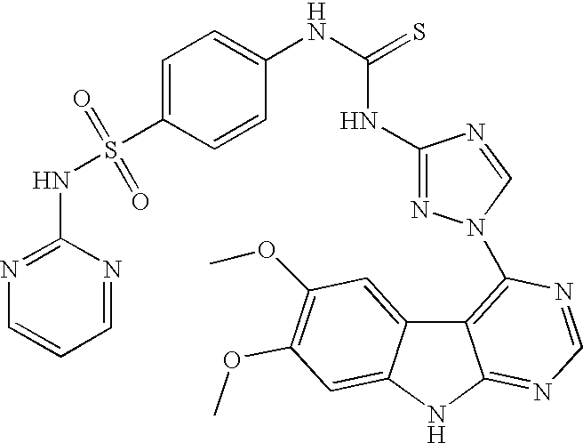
C12=C(N3N=C(NC(NC4=CC=C(S(NC5=NC=CC=N5)(=O)=O)C=C4)=S)N=C3)N=CN=C1NC1=CC(OC)=C(OC)C=C21
